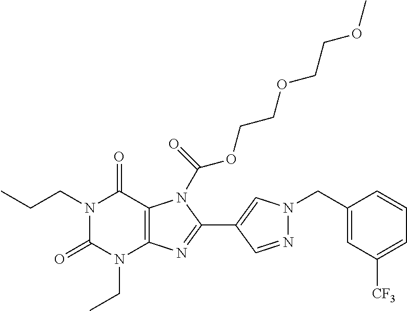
N1(CCC)C(=O)N(CC)C2=C(C1=O)N(C(OCCOCCOC)=O)C(C1=CN(CC3=CC([CF3])=CC=C3)N=C1)=N2
